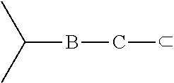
C(C)BC(C)C
